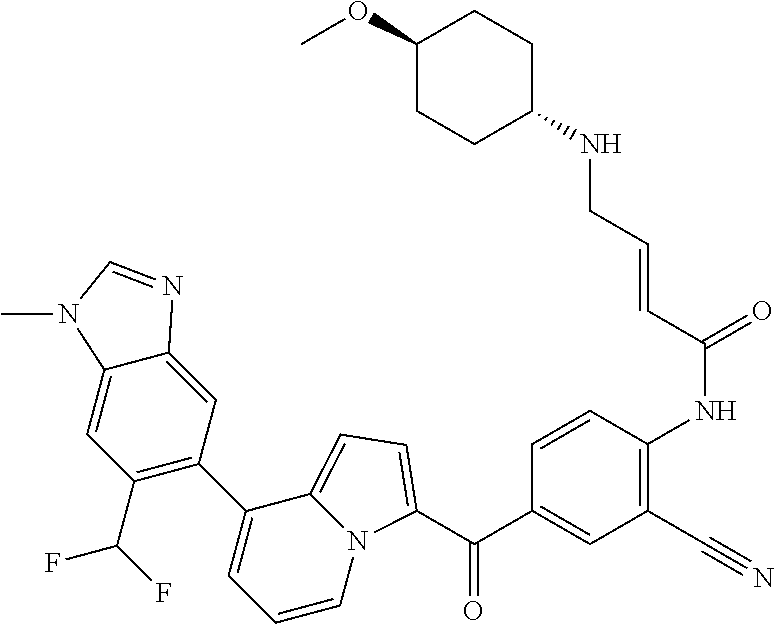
C(C1=CC(C#N)=C(NC(=O)C=CCNC2CCC(OC)CC2)C=C1)(=O)C1=CC=C2N1C=CC=C2C1=C(C(F)F)C=C2C(=C1)N=CN2C
